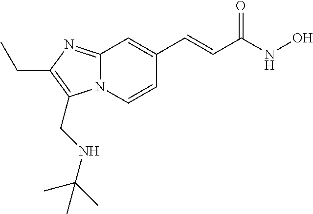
N12C(=NC(CC)=C1CNC(C)(C)C)C=C(C=CC(NO)=O)C=C2
